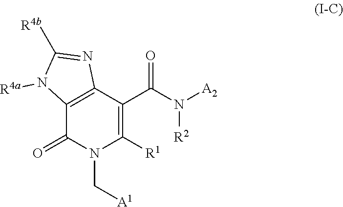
C12=C(C(C(N([R2])[A2])=O)=C([R1])N(C[A1])C1=O)N=C([R4b])N2[R4a]
